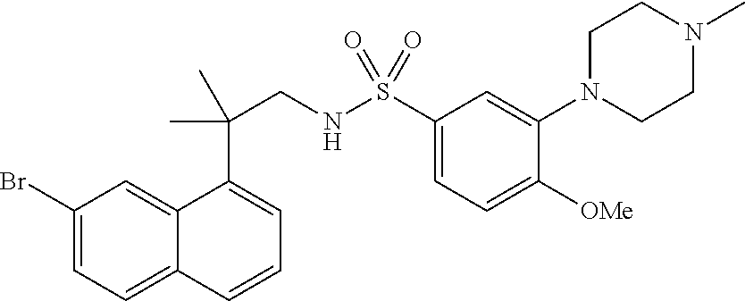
C1(Br)=CC=C2C(=C1)C(C(CNS(C1=CC=C([OMe])C(N3CCN(C)CC3)=C1)(=O)=O)(C)C)=CC=C2
